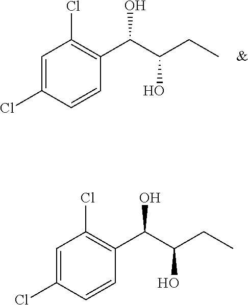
C1=C(Cl)C=CC(C(C(CC)O)O)=C1Cl.C1=C(Cl)C=CC(C(C(CC)O)O)=C1Cl
